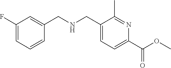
C1(F)=CC=CC(CNCC2=CC=C(C(OC)=O)N=C2C)=C1
